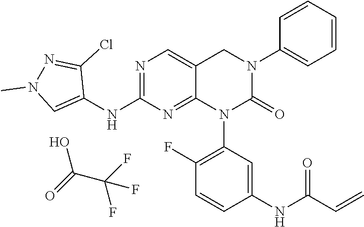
C1(NC2=NC=C3C(=N2)N(C2=C(F)C=CC(NC(C=C)=O)=C2)C(=O)N(C2=CC=CC=C2)C3)=CN(C)N=C1Cl.C(C(F)(F)F)(=O)O
